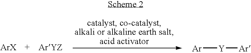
[Ar][Y][Ar]
